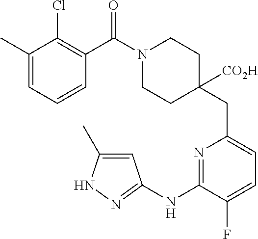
C1(C)=CC=CC(C(=O)N2CCC(CC3=CC=C(F)C(NC4=NNC(C)=C4)=N3)([CO2H])CC2)=C1Cl
